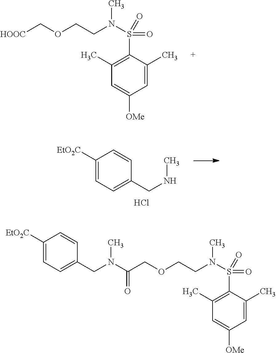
C1=C(C)C(S(=O)(=O)N(CCOC[HOOC])C)=C(C)C=C1[OMe].[EtO2C]C1=CC=C(CNC)C=C1.Cl.C1=C(C)C(S(=O)(=O)N(CCOCC(N(CC2=CC=C([EtO2C])C=C2)C)=O)C)=C(C)C=C1[OMe]
